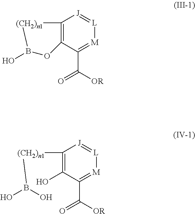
C12=C(C(C([OR])=O)=[M][L]=[J]1)OB(O)[(CH2)n1]2.C1([(CH2)n1]B(O)O)=C(O)C(C([OR])=O)=[M][L]=[J]1
